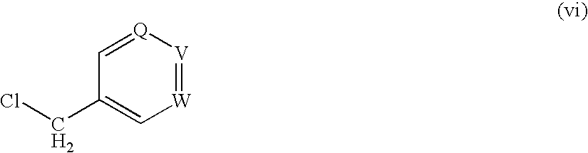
C1(CCl)=C[W]=[V][Q]=C1
